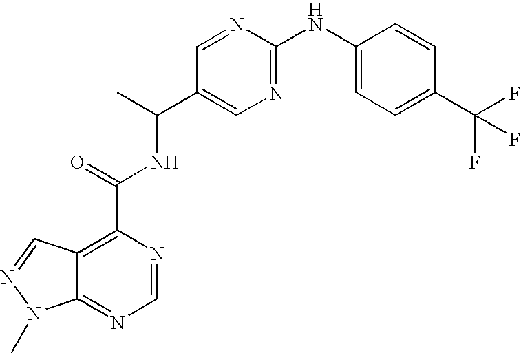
C12=NC=NC(C(=O)NC(C3=CN=C(NC4=CC=C(C(F)(F)F)C=C4)N=C3)C)=C1C=NN2C
